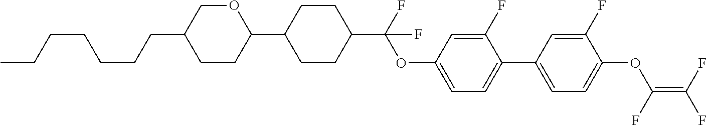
C1(C2CCC(C(F)(OC3=CC=C(C4=CC=C(OC(F)=C(F)F)C(F)=C4)C(F)=C3)F)CC2)OCC(CCCCCCC)CC1
